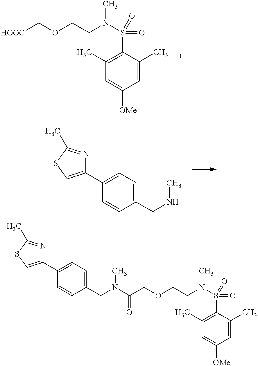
O(CCN(S(=O)(=O)C1=C(C)C=C([OMe])C=C1C)C)C[HOOC].C(NC)C1=CC=C(C2=CSC(C)=N2)C=C1.C(N(C(COCCN(S(=O)(=O)C1=C(C)C=C([OMe])C=C1C)C)=O)C)C1=CC=C(C2=CSC(C)=N2)C=C1
